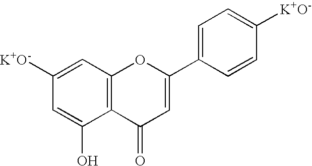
C1([K+O-])=CC2=C(C(O)=C1)C(=O)C=C(C1=CC=C([K+O-])C=C1)O2
